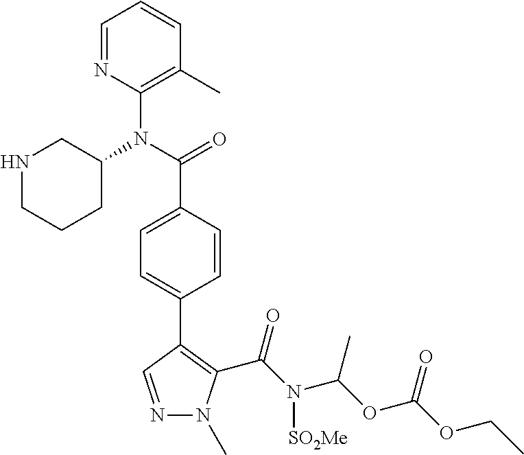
C1=NC(N(C(=O)C2=CC=C(C3=C(C(N(C(OC(OCC)=O)C)[SO2Me])=O)N(C)N=C3)C=C2)C2CNCCC2)=C(C)C=C1
